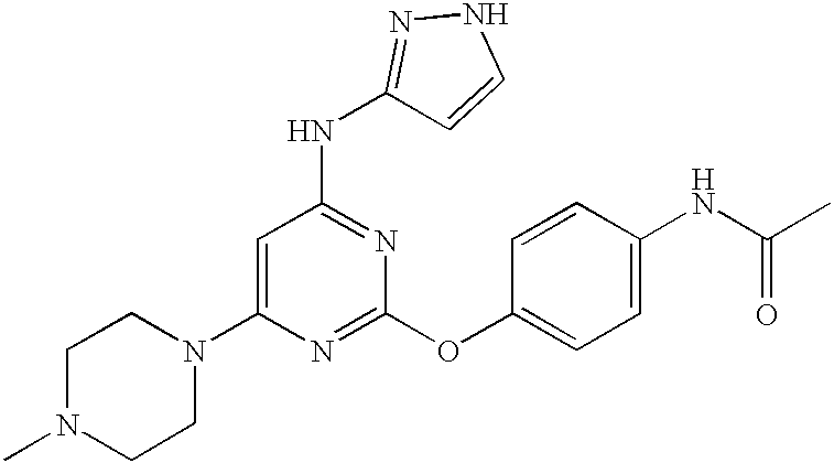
C1(N2CCN(C)CC2)=CC(NC2=NNC=C2)=NC(OC2=CC=C(NC(C)=O)C=C2)=N1
